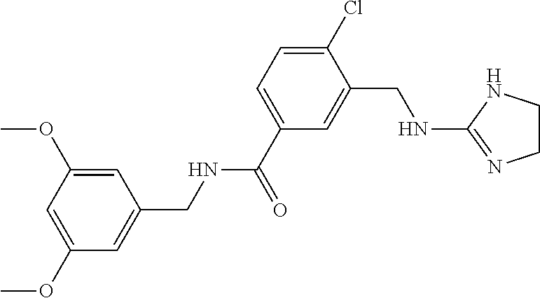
C1(OC)=CC(CNC(C2=CC=C(Cl)C(CNC3=NCCN3)=C2)=O)=CC(OC)=C1
